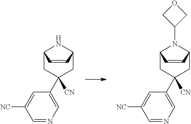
C12CC([CN])(C3=CN=CC([NC])=C3)CC(N1)C=C2.C12CC([CN])(C3=CN=CC([NC])=C3)CC(N1C1COC1)C=C2
